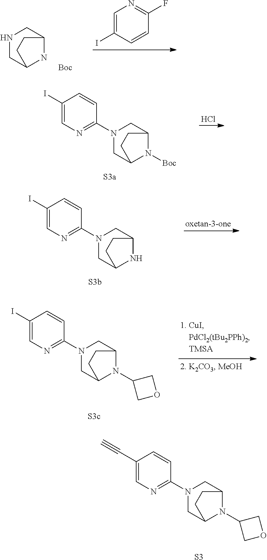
N1CC2NC(C1)CC2.[Boc].C1=C(I)C=CC(F)=N1.Cl.C1(I)=CN=C(N2CC3N([Boc])C(C2)CC3)C=C1.[oxetan-3-one].C1(I)=CN=C(N2CC3NC(C2)CC3)C=C1.C1(I)=CN=C(N2CC3N(C4COC4)C(C2)CC3)C=C1.C1(C#C)=CN=C(N2CC3N(C4COC4)C(C2)CC3)C=C1.[S3]
